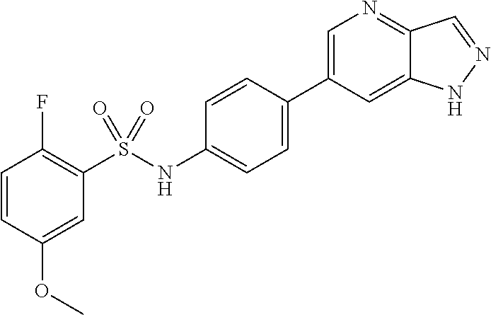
C1=CC(OC)=CC(S(NC2=CC=C(C3=CN=C4C(=C3)NN=C4)C=C2)(=O)=O)=C1F
